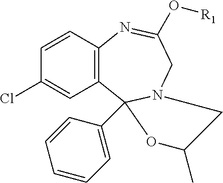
C1=CC2=C(C=C1Cl)C1(C3=CC=CC=C3)N(CC(O[R1])=N2)CC(C)O1
